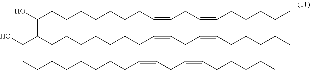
C(C(CCCCCCCC=CCC=CCCCCC)C(CCCCCCCC=CCC=CCCCCC)O)(CCCCCCCCC=CCC=CCCCCC)O
